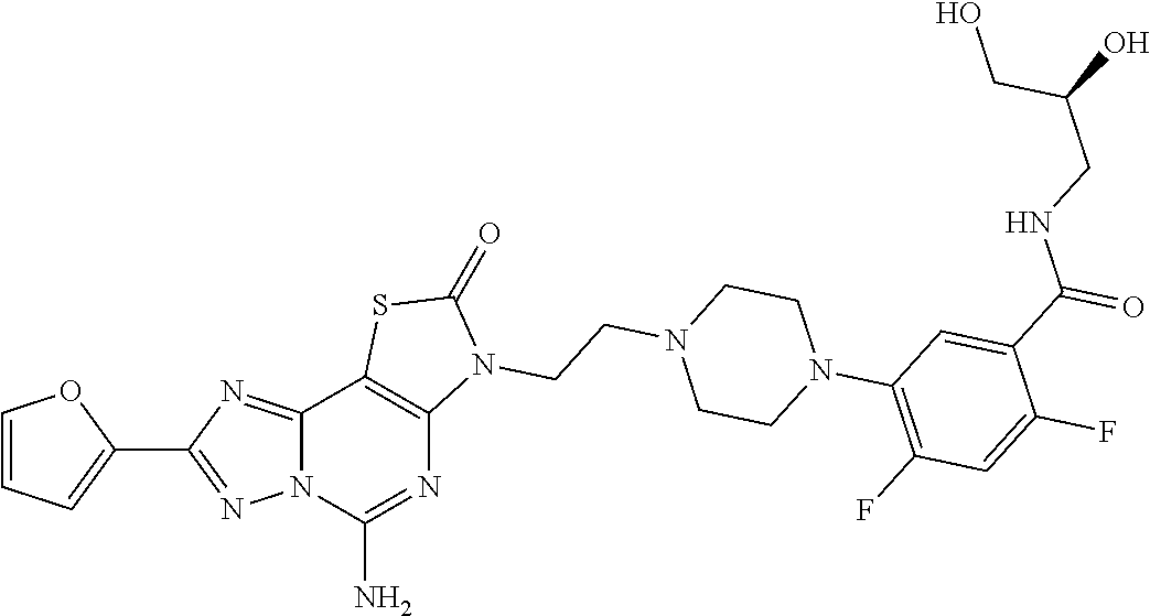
C1=CC=C(C2=NN3C(=N2)C2=C(N=C3N)N(CCN3CCN(C4=C(F)C=C(F)C(C(NCC(O)CO)=O)=C4)CC3)C(=O)S2)O1
